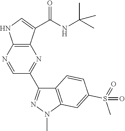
C12=C(C(C(NC(C)(C)C)=O)=CN1)N=C(C1=NN(C)C3=C1C=CC(S(=O)(C)=O)=C3)C=N2
